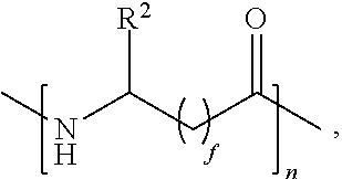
CNC(CC(C)=O)[R2]
